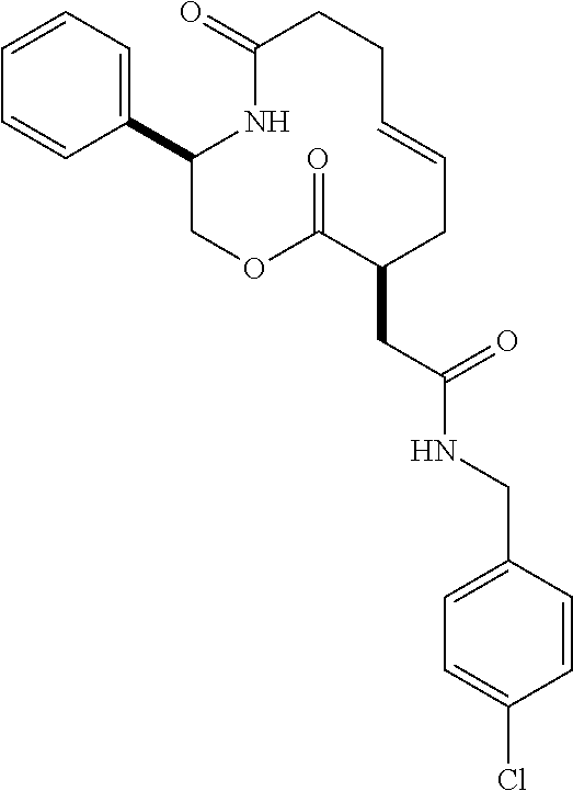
C1=CC=C(C2COC(=O)C(CC(NCC3=CC=C(Cl)C=C3)=O)CC=CCCC(=O)N2)C=C1
